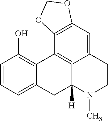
C1=CC=C2C(=C1O)C1=C3C([H])(C2)N(C)CCC3=CC2=C1OCO2
